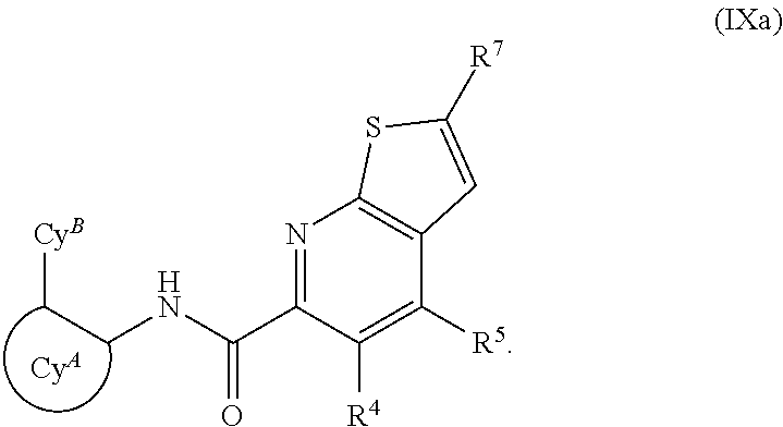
N1=C(C(NCC[CyB])=O)C([R4])=C([R5])C2=C1SC([R7])=C2.[CyA]
